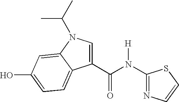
N1=C(N(C(C2=CN(C(C)C)C3=CC(O)=CC=C23)=O)[H])SC=C1
